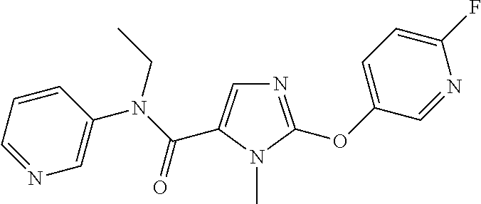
C1=C(C(N(CC)C2=CN=CC=C2)=O)N(C)C(OC2=CC=C(F)N=C2)=N1
